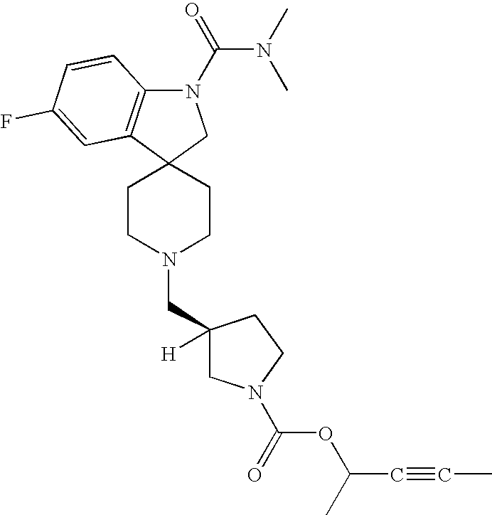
C1CN(CC2([H])CN(C(=O)OC(C)C#CC)CC2)CCC12CN(C(N(C)C)=O)C1=C2C=C(F)C=C1
